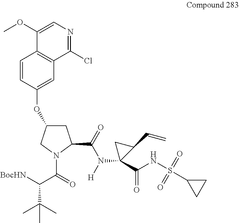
[BocHN]C(C(=O)N1C(C(=O)N([H])C2(C(NS(C3CC3)(=O)=O)=O)C(C=C)C2)CC(OC2=CC3=C(C=C2)C(OC)=CN=C3Cl)C1)C(C)(C)C
